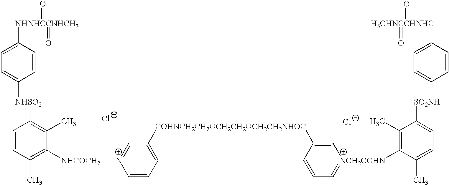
[NHNHCCNHCH3](C1=CC=C([NHSO2]C2=C(C)C([NHCOCH2][N+]3=CC([COHNCH2CH2OCH2CH2OCH2CH2NHOC]C4=C[NCH2COHN](C5=C(C)C([SO2NH]C6=CC=C([H3CHNCCHNHC](=O)=O)C=C6)=CC=C5C)=CC=C4)=CC=C3)=C(C)C=C2)C=C1)(=O)=O.[Cl-].[Cl-]
